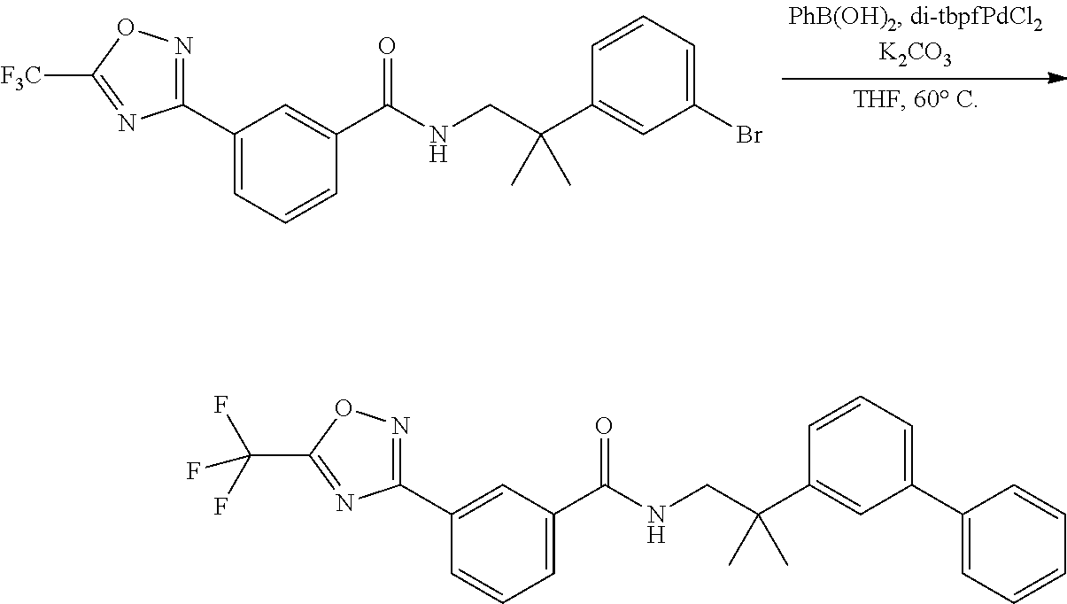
C1(C2=NOC([F3C])=N2)=CC=CC(C(NCC(C2=CC(Br)=CC=C2)(C)C)=O)=C1.C1(C2=NOC(C(F)(F)F)=N2)=CC(C(NCC(C2=CC(C3=CC=CC=C3)=CC=C2)(C)C)=O)=CC=C1
